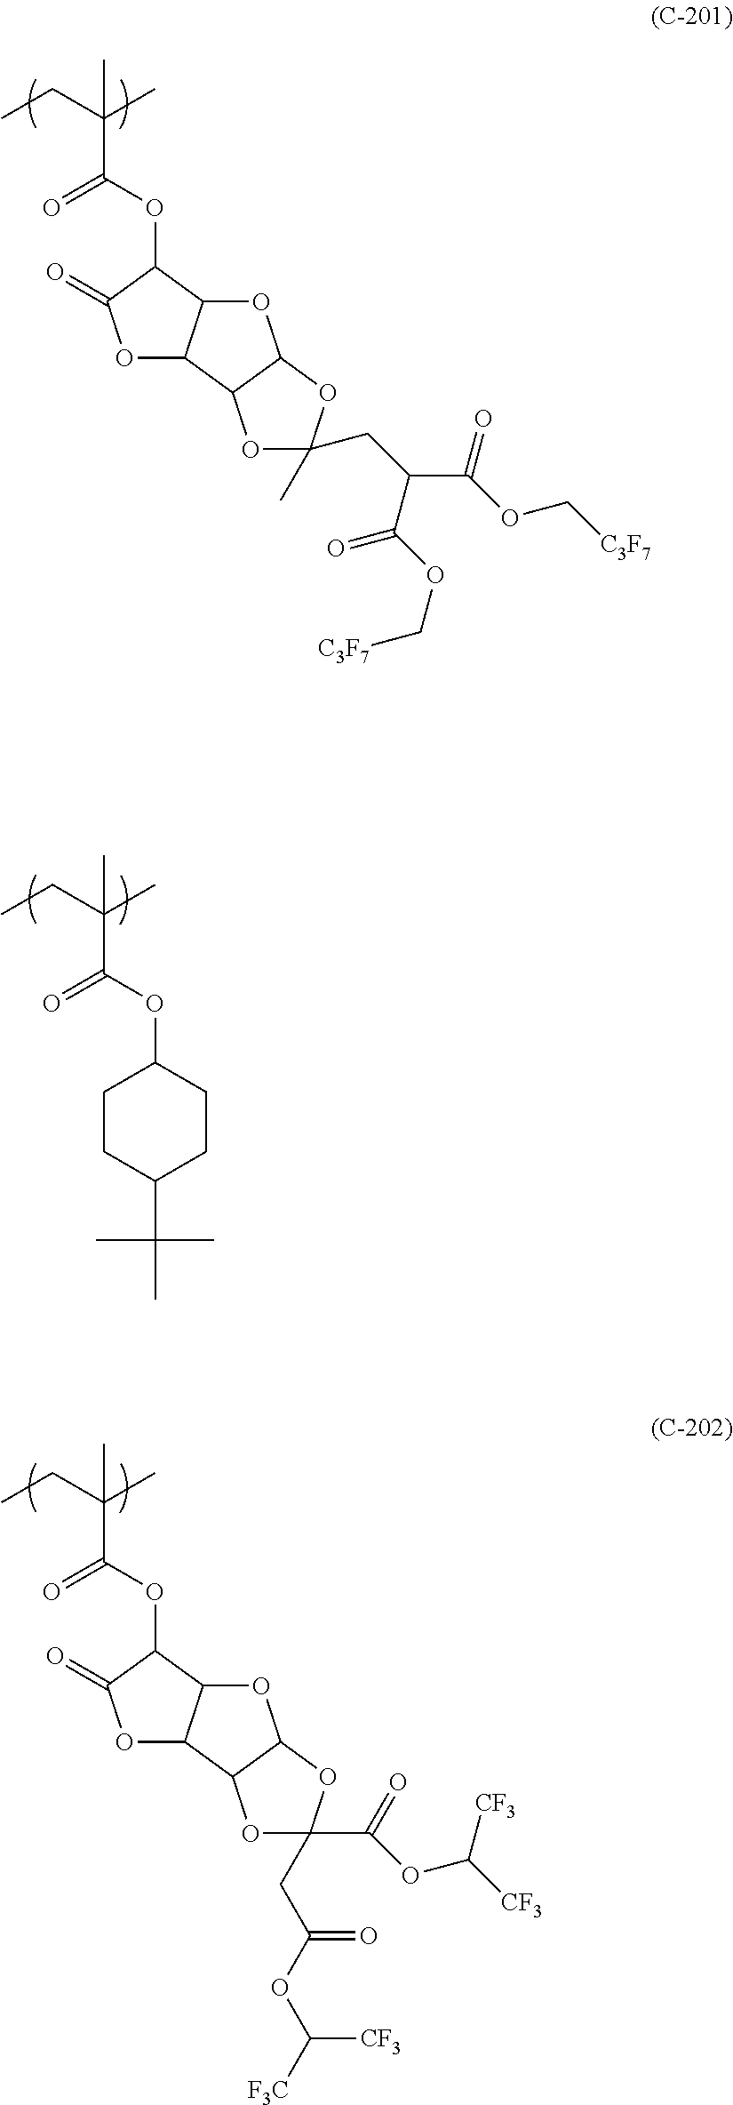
C(C(OC1C(=O)OC2C1OC1C2OC(C(=O)OC([CF3])[CF3])(CC(OC([F3C])[CF3])=O)O1)=O)(CC)(C)C.C(C(OC1C(=O)OC2C1OC1C2OC(C)(CC(C(OC[C3F7])=O)C(OC[C3F7])=O)O1)=O)(CC)(C)C.C(C(OC1CCC(C(C)(C)C)CC1)=O)(CC)(C)C
